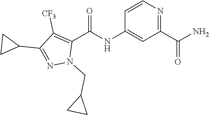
C1=CN=C(C(N)=O)C=C1NC(C1=C([CF3])C(C2CC2)=NN1CC1CC1)=O
